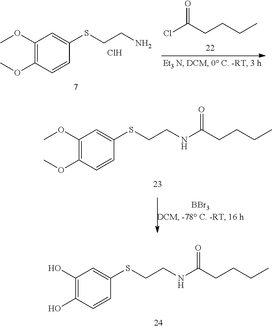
C1(O)=C(O)C=CC(SCCNC(CCCC)=O)=C1.C1(OC)=C(OC)C=CC(SCCN)=C1.Cl.ClC(CCCC)=O.C1(OC)=C(OC)C=CC(SCCNC(CCCC)=O)=C1
